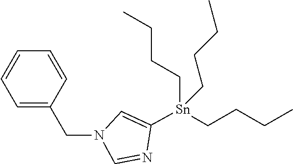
C1=C(CN2C=NC([Sn](CCCC)(CCCC)CCCC)=C2)C=CC=C1
